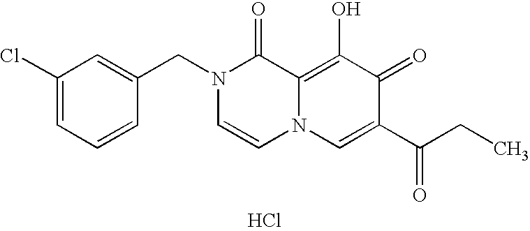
C1(Cl)=CC=CC(CN2C=CN3C(=C(O)C(=O)C(C(=O)CC)=C3)C2=O)=C1.Cl
